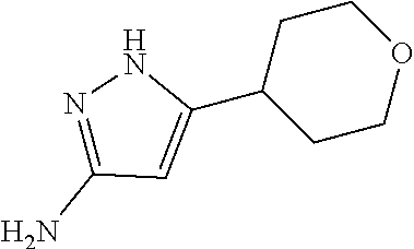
C1COCCC1C1=CC(N)=NN1
